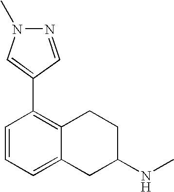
N1=CC(C2=C3C(=CC=C2)CC(NC)CC3)=CN1C
